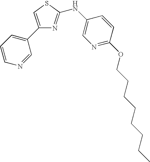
C1(C2=CC=CN=C2)=CSC(NC2=CN=C(OCCCCCCCC)C=C2)=N1
